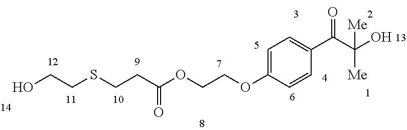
OCCSCCC(OCCOC1=CC=C(C(C(O)([Me])[Me])=O)C=C1)=O
